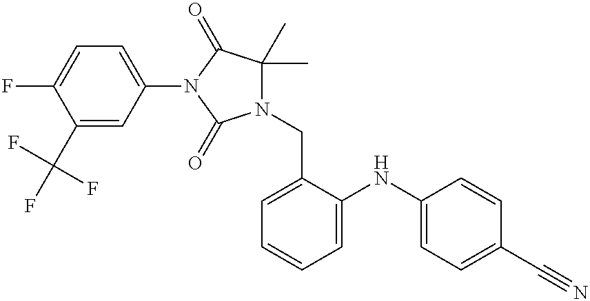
C1(N2C(=O)N(CC3=CC=CC=C3NC3=CC=C(C#N)C=C3)C(C)(C)C2=O)=CC=C(F)C(C(F)(F)F)=C1
